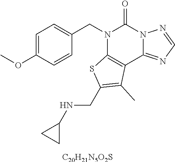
C1=C(OC)C=CC(CN2C3=C(C4=NC=NN4C2=O)C(C)=C(CNC2CC2)S3)=C1.[C20H21N5O2S]
